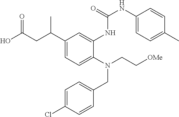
C1(C(CC(O)=O)C)=CC=C(N(CC[OMe])CC2=CC=C(Cl)C=C2)C(NC(NC2=CC=C(C)C=C2)=O)=C1
